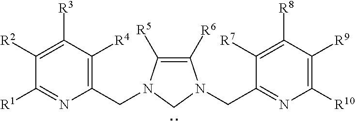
C1(CN2C([R5])=C([R6])N(CC3=NC([R10])=C([R9])C([R8])=C3[R7])C2)=C([R4])C([R3])=C([R2])C([R1])=N1
